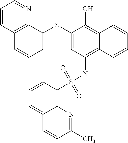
C12=C(NS(C3=C4C(=CC=C3)C=CC(C)=N4)(=O)=O)C=C(SC3=CC=CC4=C3N=CC=C4)C(O)=C1C=CC=C2
